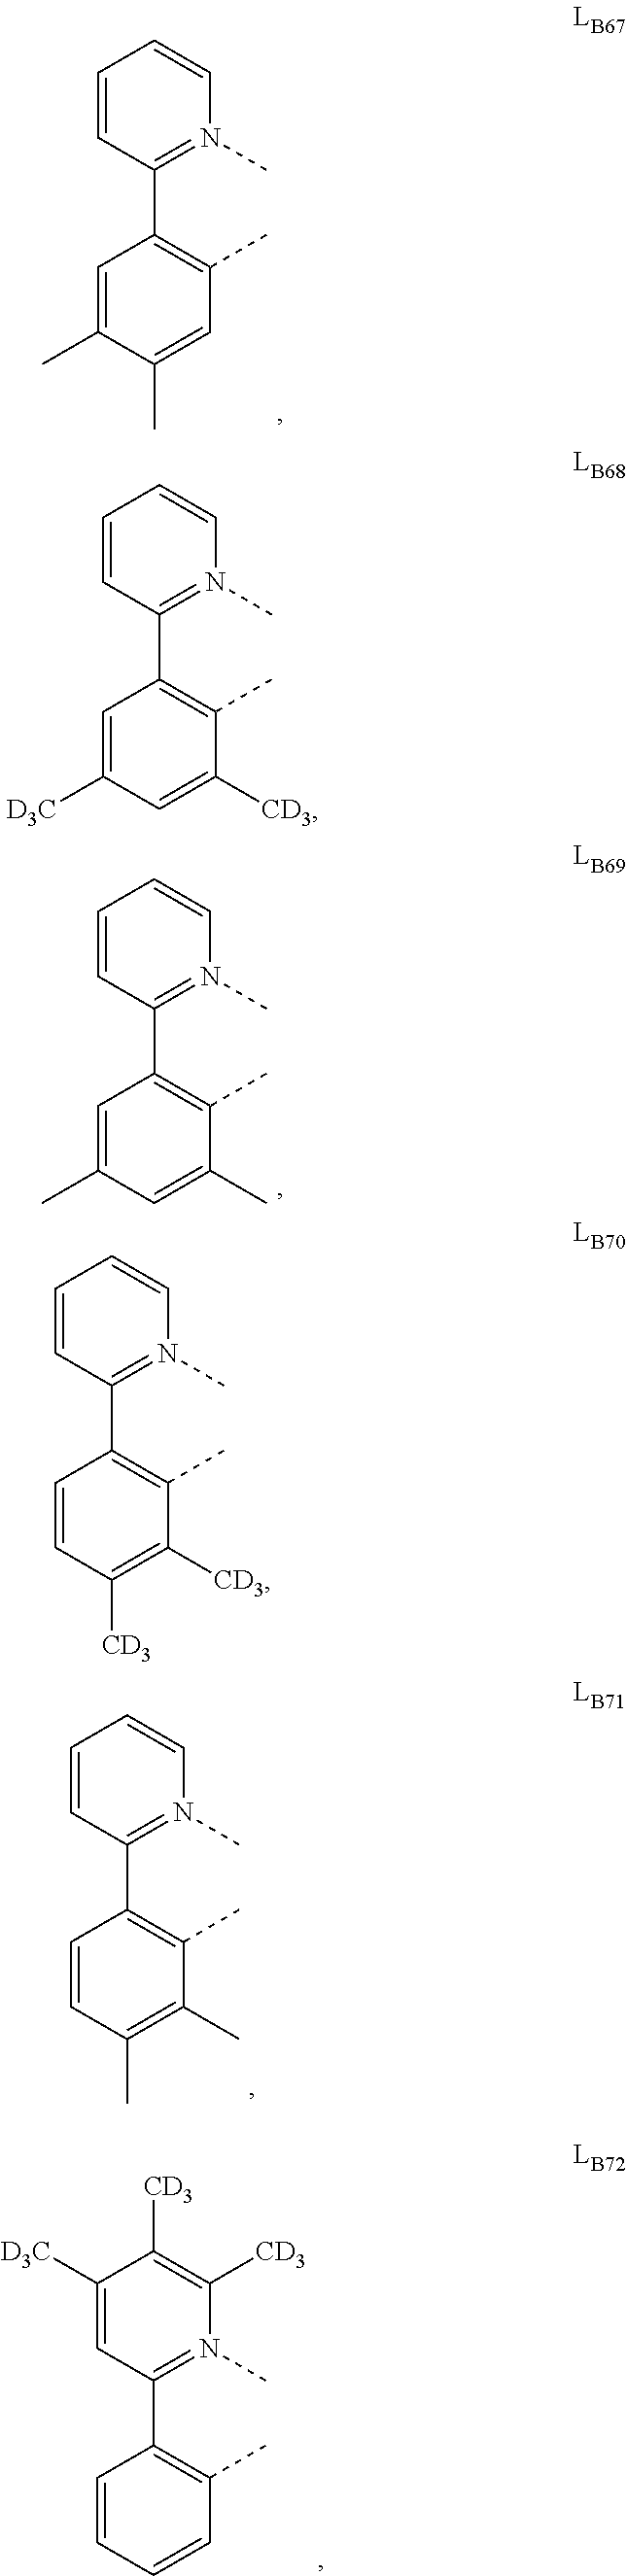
C1=CC(C2=C(C)C=C(C)C(C)=C2)=N(C)C=C1.C1=CC(C2=C(C)C(C)=CC(C)=C2)=N(C)C=C1.C1=CC(C2=C(C)C(C)=C(C)C=C2)=N(C)C=C1.C1([D3C])=CC(C2=C(C)C=CC=C2)=N(C)C([CD3])=C1[CD3].C1=CC(C2=C(C)C([CD3])=CC([D3C])=C2)=N(C)C=C1.C1=CC(C2=C(C)C([CD3])=C([CD3])C=C2)=N(C)C=C1
